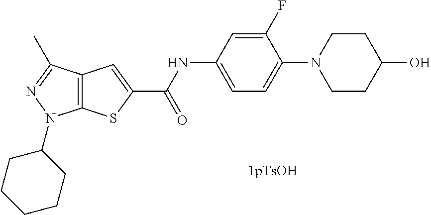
C12=C(C(C)=NN1C1CCCCC1)C=C(C(NC1=CC=C(N3CCC(O)CC3)C(F)=C1)=O)S2
